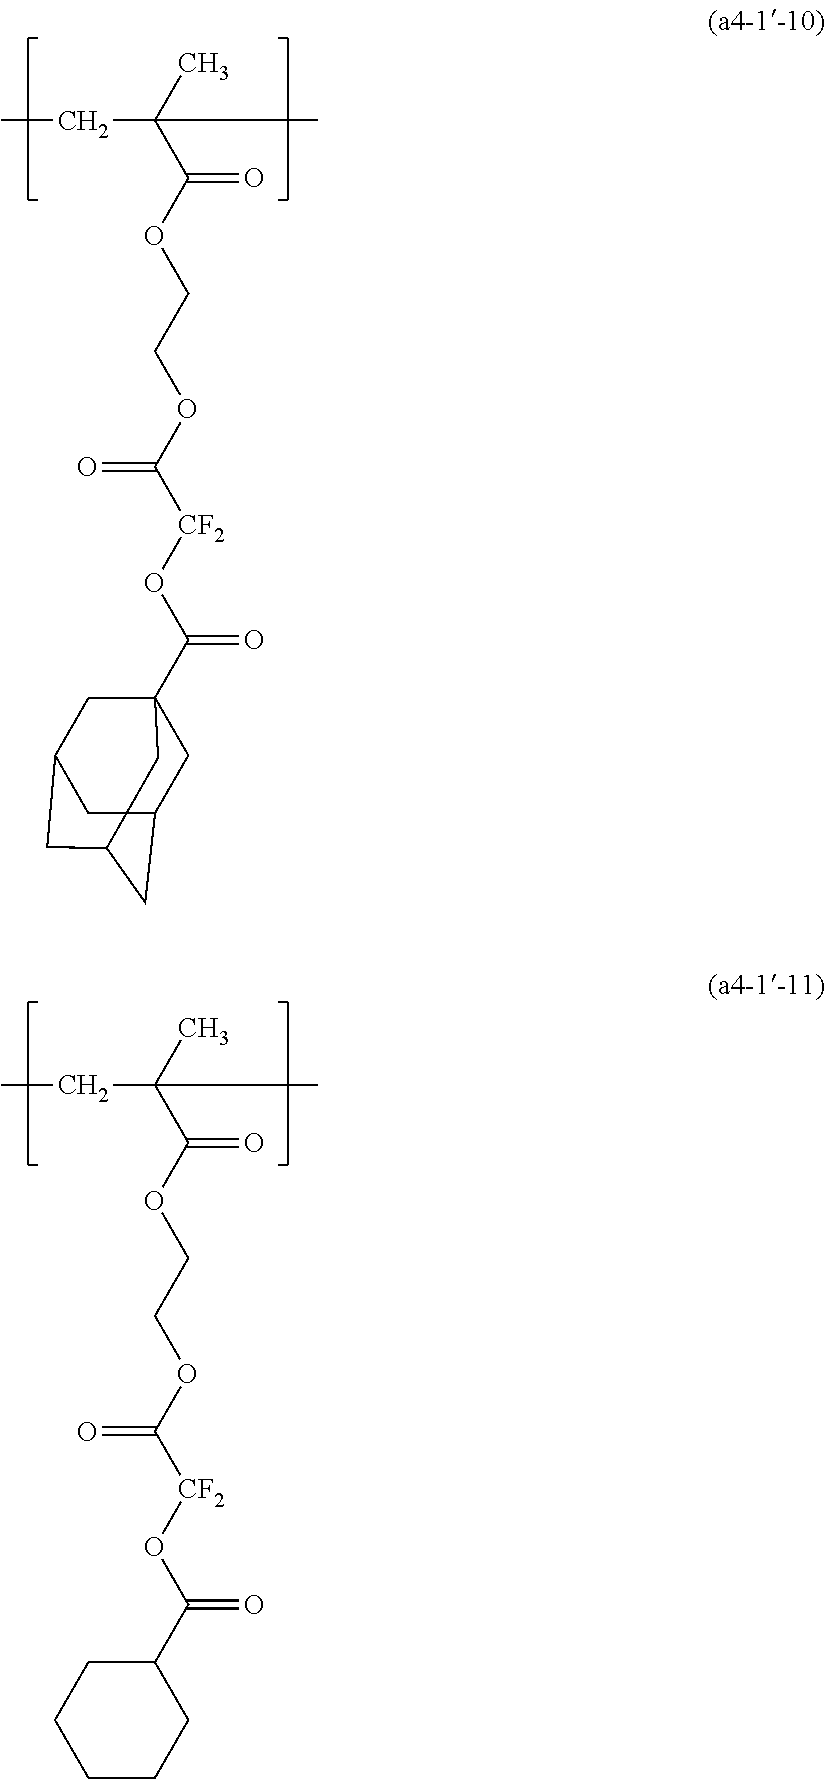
CCC(C(OCCOC(=O)[CF2]OC(=O)C12CC3CC(CC(C1)C3)C2)=O)(C)C.CCC(C(OCCOC(=O)[CF2]OC(=O)C1CCCCC1)=O)(C)C
